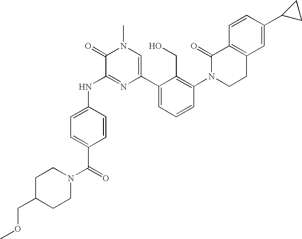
N(C1=NC(C2=CC=CC(N3CCC4=C(C3=O)C=CC(C3CC3)=C4)=C2CO)=CN(C)C1=O)C1=CC=C(C(N2CCC(COC)CC2)=O)C=C1
